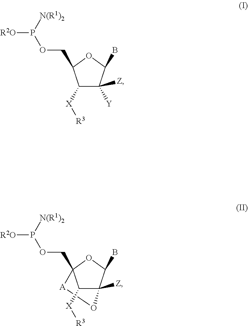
C1([X][R3])C([Y])([Z])C(B)OC1COP([R2O])[N(R1)2].C1([X][R3])C2([Z])C(B)OC1(COP([R2O])[N(R1)2])[A]O2
